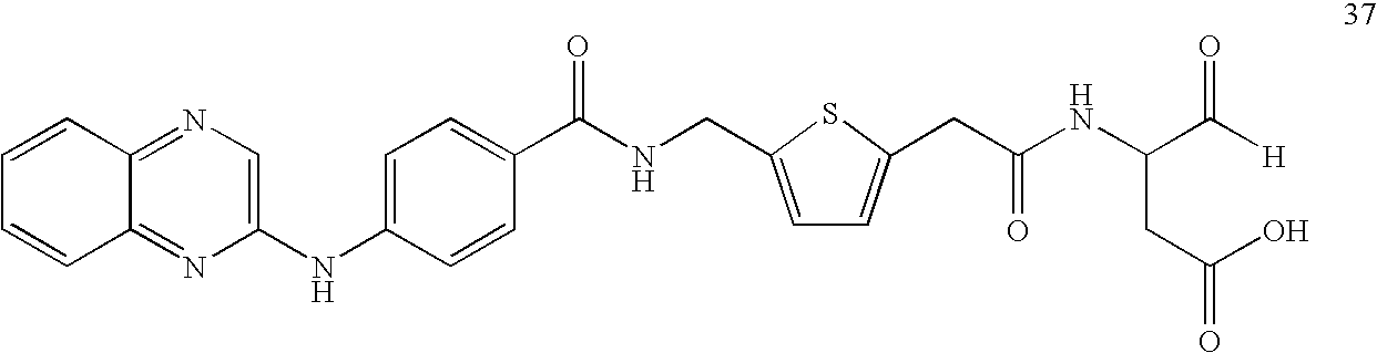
C1=CC2=NC=C(NC3=CC=C(C(NCC4=CC=C(CC(NC(CC(O)=O)C([H])=O)=O)S4)=O)C=C3)N=C2C=C1
